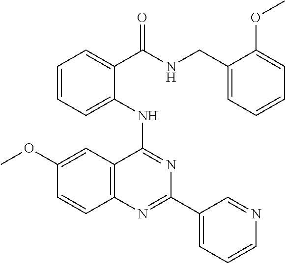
C1(OC)=CC2=C(C=C1)N=C(C1=CC=CN=C1)N=C2NC1=CC=CC=C1C(=O)NCC1=CC=CC=C1OC
